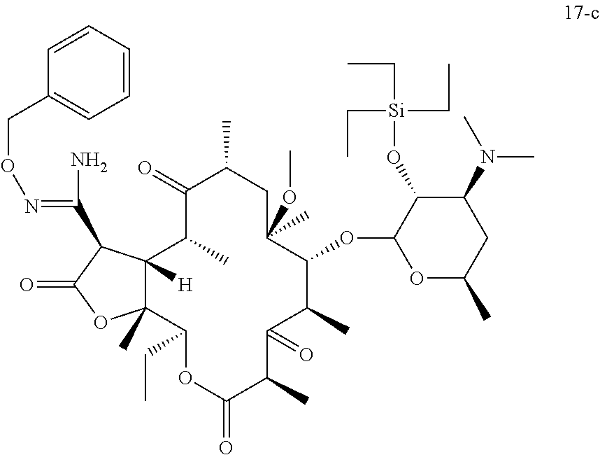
C12([H])C(C)(C(CC)OC(=O)C(C)C(=O)C(C)C(OC3OC(C)CC(N(C)C)C3O[Si](CC)(CC)CC)C(C)(OC)CC(C)C(=O)C1C)OC(=O)C2C(N)=NOCC1=CC=CC=C1
